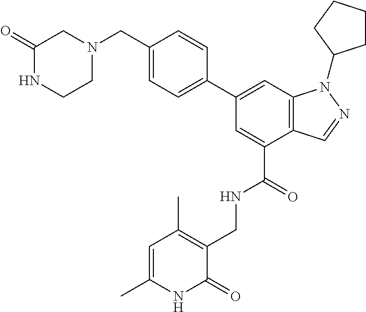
C1(CN2CC(=O)NCC2)=CC=C(C2=CC3=C(C(C(=O)NCC4=C(C)C=C(C)NC4=O)=C2)C=NN3C2CCCC2)C=C1
